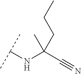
CC(C#N)(NC(C)C)CCC
